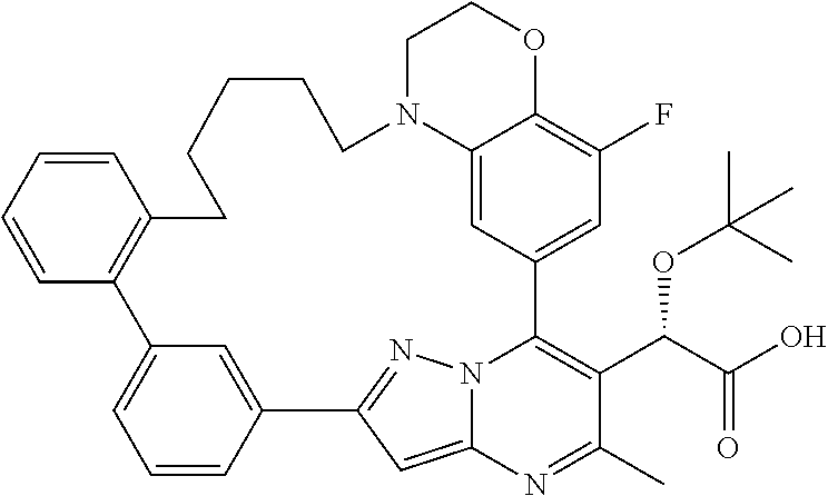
C12=CC3=CC(F)=C1OCCN2CCCCCC1=C(C2=CC=CC(=C2)C2=NN4C3=C(C(C(O)=O)OC(C)(C)C)C(C)=NC4=C2)C=CC=C1
